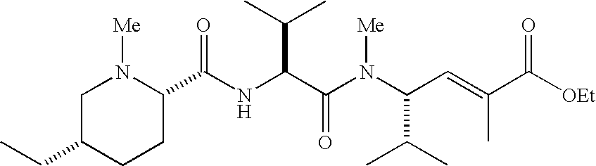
N(C(C(N(C(C(C)C)C=C(C)C([OEt])=O)[Me])=O)C(C)C)C(C1N([Me])CC(CC)CC1)=O
